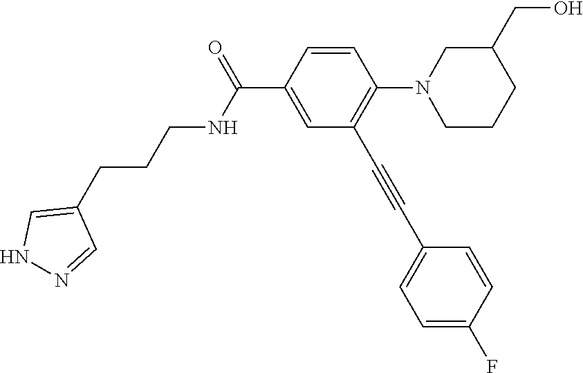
C1=CC(C(=O)NCCCC2=CNN=C2)=CC(C#CC2=CC=C(F)C=C2)=C1N1CCCC(CO)C1
